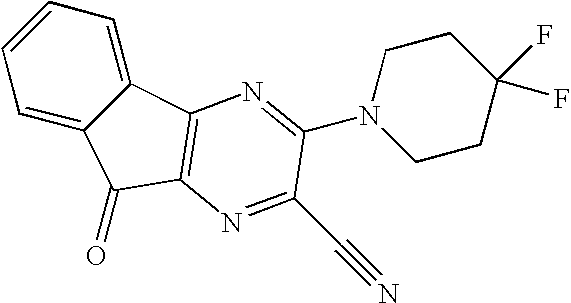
C1=C2C(=CC=C1)C1=C(C2=O)N=C(C#N)C(N2CCC(F)(F)CC2)=N1
